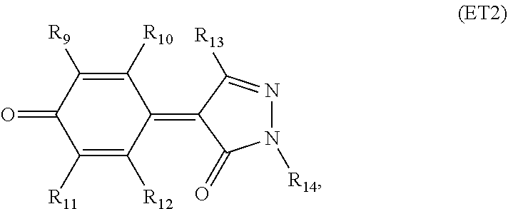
C1(=C2C([R10])=C([R9])C(=O)C([R11])=C2[R12])C(=O)N([R14])N=C1[R13]
